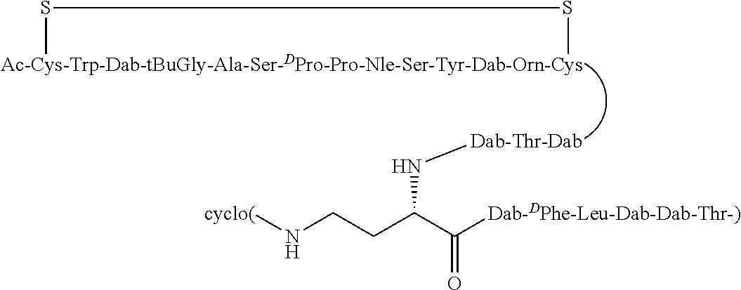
S(C)SC.N(C(CCN[cyclo(])C([Dab-DPhe-Leu-Dab-Dab-Thr-)])=O)[Dab-Thr-Dab]
